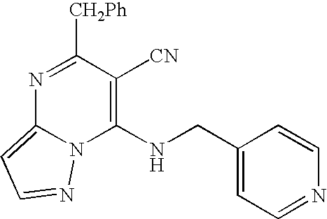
N1=C([CH2Ph])C([CN])=C(NCC2=CC=NC=C2)N2C1=CC=N2
